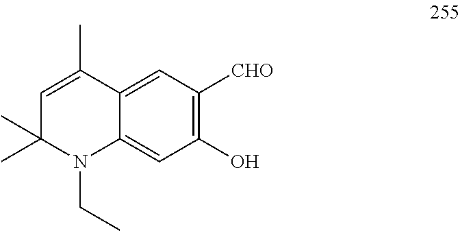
C1(O)=C([CHO])C=C2C(=C1)N(CC)C(C)(C)C=C2C
